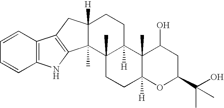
C12([H])C(C)(C3(C)C([H])(CC1)C1(C)C([H])(CC3)OC(C(O)(C)C)CC1O)C1=C(C2)C2=C(N1)C=CC=C2
